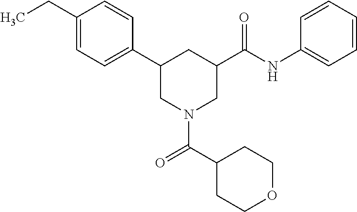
C1(CC)=CC=C(C2CN(C(C3CCOCC3)=O)CC(C(NC3=CC=CC=C3)=O)C2)C=C1
